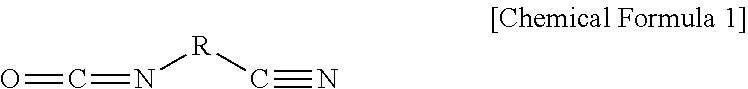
O=C=N[R]C#N
